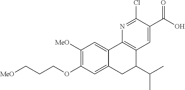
[MeO]CCCOC1=C([MeO])C=C2C(=C1)CC(C(C)C)C1=C2N=C(Cl)C(C(O)=O)=C1
